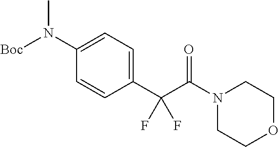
C1OCCN(C(C(C2=CC=C(N([Boc])C)C=C2)(F)F)=O)C1
